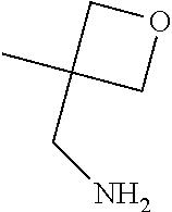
NCC1(C)COC1
